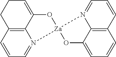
C12=C3C=CC=N1[Za]1(OC2=CCC3)OC2=CC=CC3=C2N1=CC=C3
